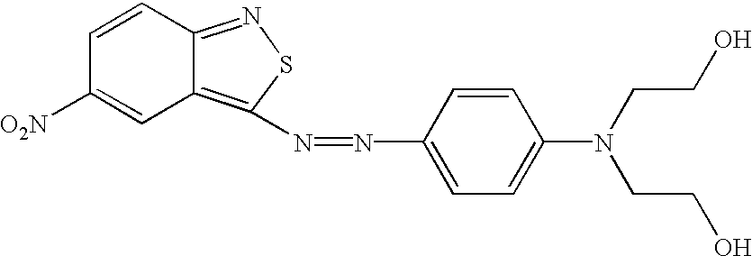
C1=CC2=NSC(N=NC3=CC=C(N(CCO)CCO)C=C3)=C2C=C1[O2N]
